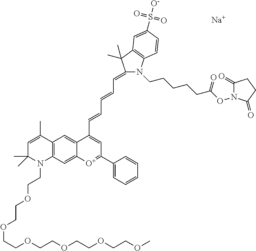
C1=C(C)C2=C(N(CCOCCOCCOCCOCCOCCOC)C1(C)C)C=C1C(=C2)C(C=CC=CC=C2N(CCCCCC(ON3C(=O)CCC3=O)=O)C3=C(C2(C)C)C=C(S([O-])(=O)=O)C=C3)=CC(C2=CC=CC=C2)=[O+]1.[Na]
